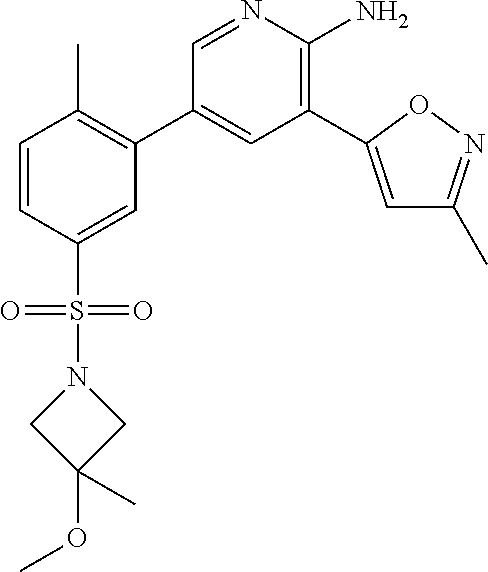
C1=CC(S(=O)(=O)N2CC(OC)(C)C2)=CC(C2=CC(C3=CC(C)=NO3)=C(N)N=C2)=C1C
